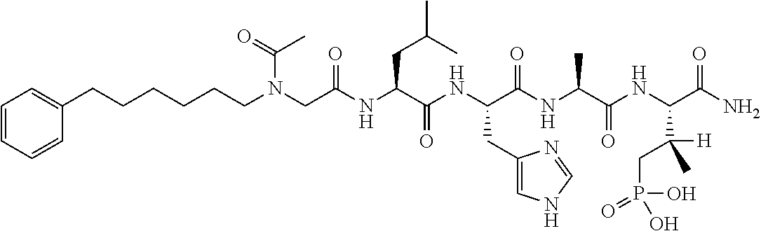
N(CC(NC(C(NC(C(NC(C(NC(C(N)=O)C([H])(C)CP(O)(O)=O)=O)C)=O)CC1=CNC=N1)=O)CC(C)C)=O)(CCCCCCC1=CC=CC=C1)C(=O)C
